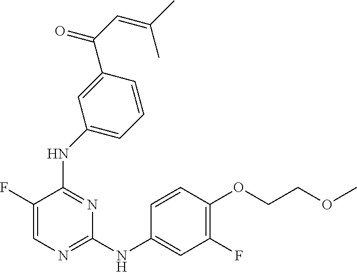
C1=C(F)C(NC2=CC=CC(C(C=C(C)C)=O)=C2)=NC(NC2=CC(F)=C(OCCOC)C=C2)=N1
